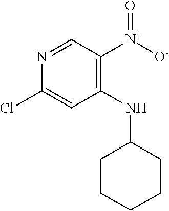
C1(NC2CCCCC2)=C([N+]([O-])=O)C=NC(Cl)=C1
